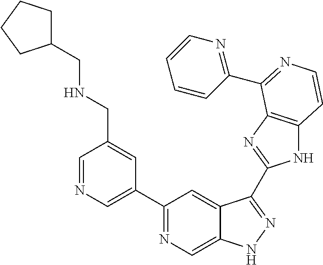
C1=NC=C(C2=NC=C3C(=C2)C(C2=NC4=C(N2)C=CN=C4C2=NC=CC=C2)=NN3)C=C1CNCC1CCCC1
